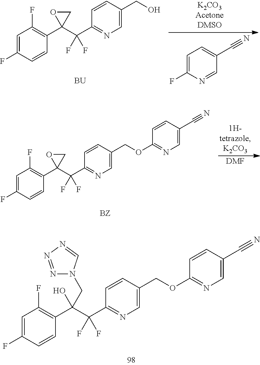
[DMF].FC1=CC(F)=C(C2(C(C3=NC=C(COC4=NC=C(C#N)C=C4)C=C3)(F)F)CO2)C=C1.FC1=CC(F)=C(C(C(C2=NC=C(COC3=NC=C(C#N)C=C3)C=C2)(F)F)(CN2N=NN=C2)O)C=C1.C1=C(F)N=CC(C#N)=C1.FC1=CC(F)=C(C2(C(C3=NC=C(CO)C=C3)(F)F)CO2)C=C1.[BU]
